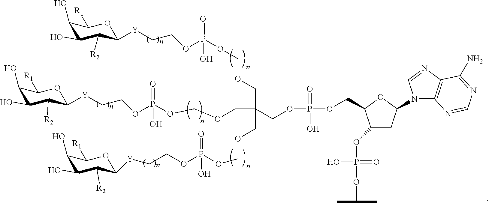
C1(O)C(O)C([R2])C([Y]CCOP(OCOCC(COCOP(OCC[Y]C2C([R2])C(O)C(O)C([R1])O2)(=O)O)(COCOP(OCC[Y]C2C([R2])C(O)C(O)C([R1])O2)(=O)O)COP(OCC2C(OP(O)(=O)OC(C)C)CC(N3C4=C(N=C3)C(N)=NC=N4)O2)(=O)O)(=O)O)OC1[R1]
